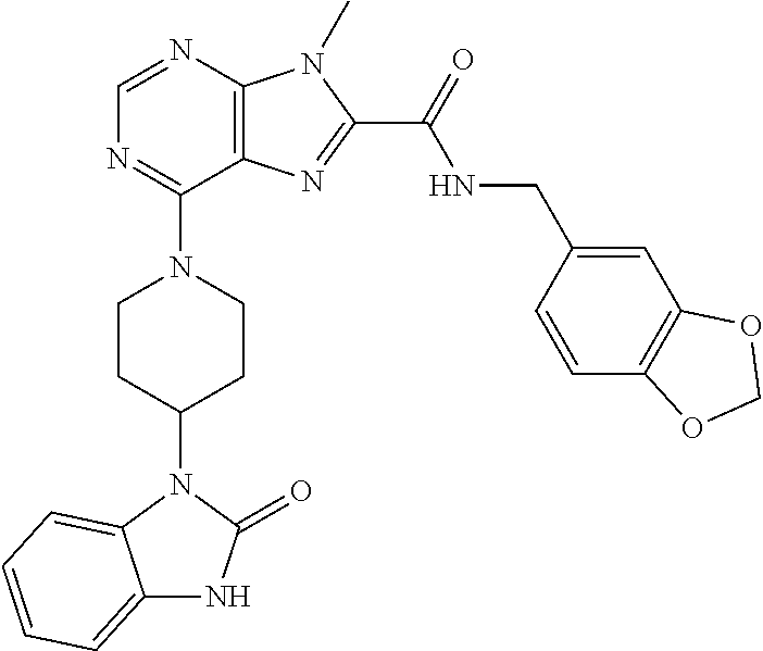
C1=NC2=C(C(N3CCC(N4C5=CC=CC=C5NC4=O)CC3)=N1)N=C(C(NCC1=CC3=C(C=C1)OCO3)=O)N2C
